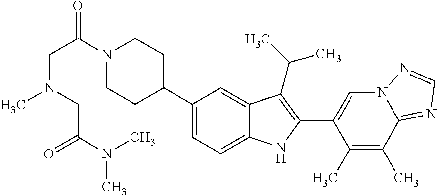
N1(C(CN(CC(N(C)C)=O)C)=O)CCC(C2=CC=C3C(=C2)C(C(C)C)=C(C2=CN4C(=NC=N4)C(C)=C2C)N3)CC1
